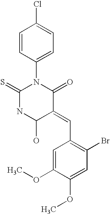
C1=CC(N2C(=S)NC(O)C(=CC3=C(Br)C=C(OC)C(OC)=C3)C2=O)=CC=C1Cl
